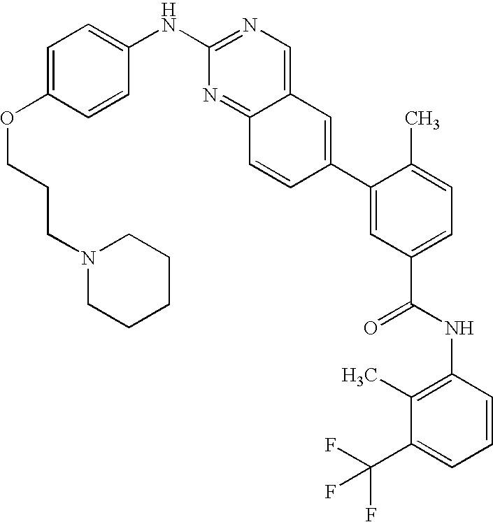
C1(NC2=NC=C3C(=N2)C=CC(C2=CC(C(NC4=C(C)C(C(F)(F)F)=CC=C4)=O)=CC=C2C)=C3)=CC=C(OCCCN2CCCCC2)C=C1
